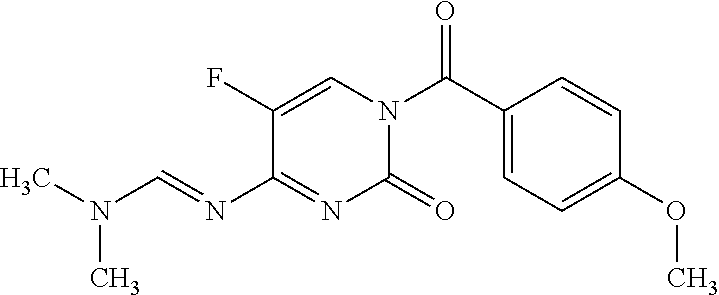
O=C(C1=CC=C(OC)C=C1)N1C=C(F)C(N=CN(C)C)=NC1=O
